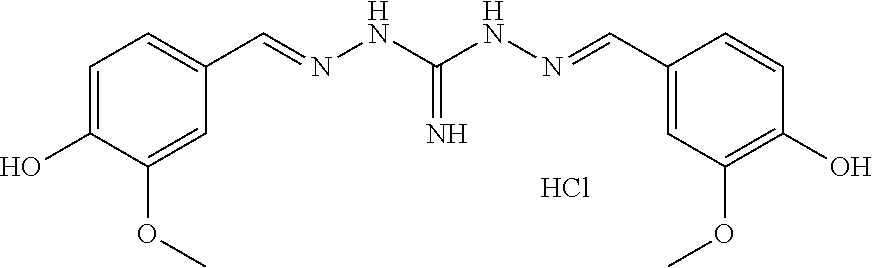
C1=CC(O)=C(OC)C=C1C=NNC(NN=CC1=CC=C(O)C(OC)=C1)=N.Cl
